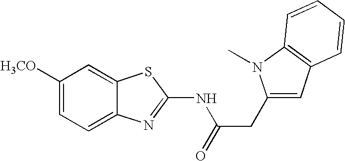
C1([H3CO])=CC=C2C(=C1)SC(NC(=O)CC1=CC3=C(N1C)C=CC=C3)=N2
